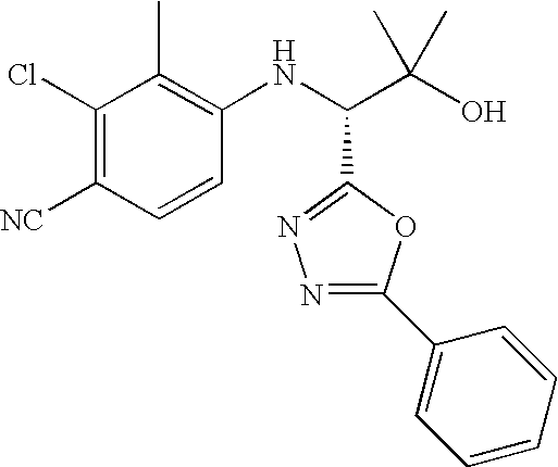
C1(Cl)=C([CN])C=CC(NC(C(O)(C)C)C2=NN=C(C3=CC=CC=C3)O2)=C1C
